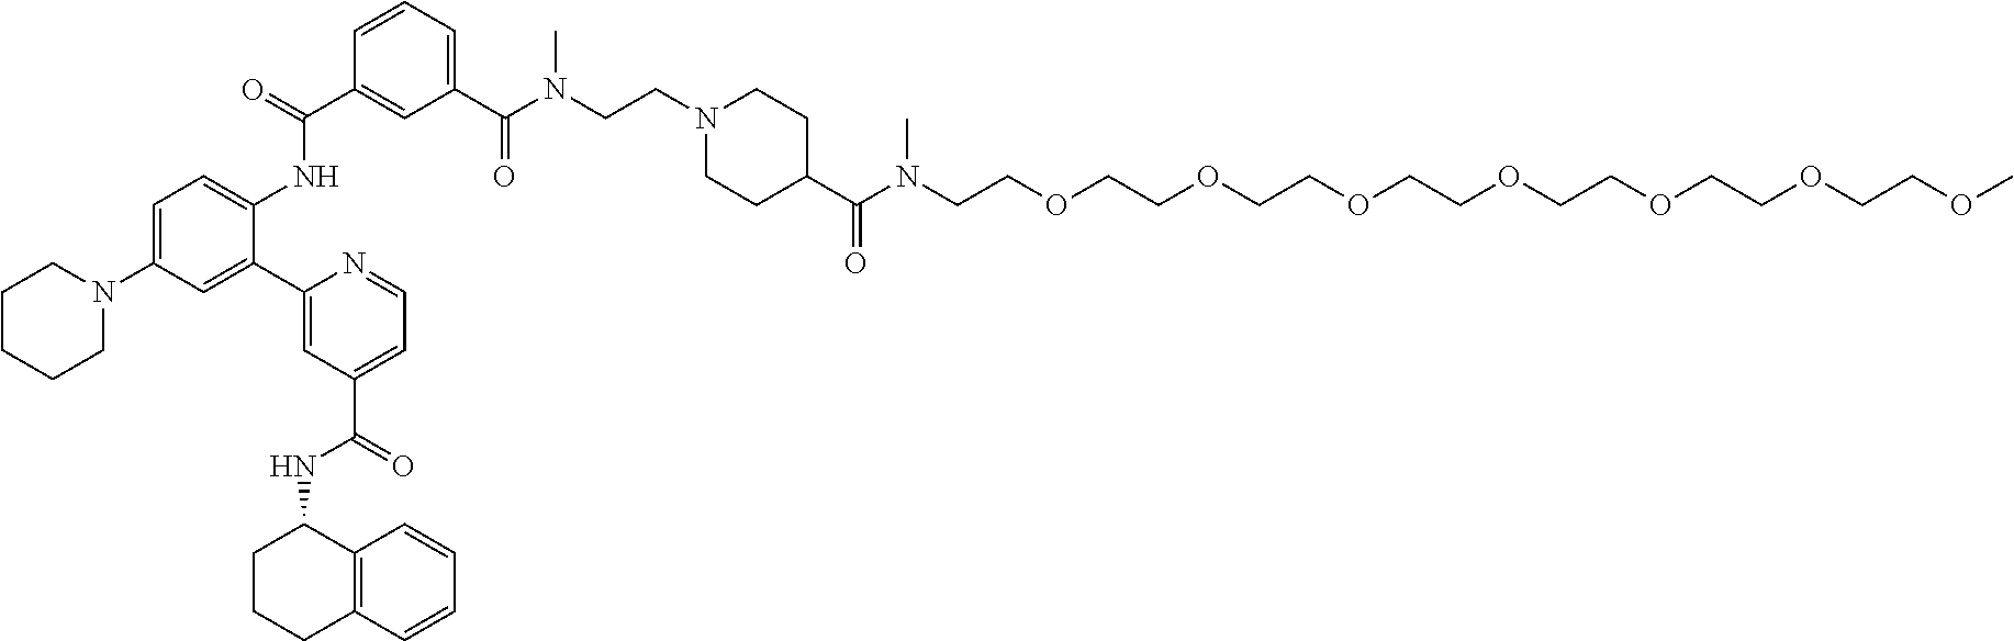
C1=C(N2CCCCC2)C=C(C2=CC(C(=O)NC3CCCC4=C3C=CC=C4)=CC=N2)C(NC(C2=CC(C(N(CCN3CCC(C(N(C)CCOCCOCCOCCOCCOCCOCCOC)=O)CC3)C)=O)=CC=C2)=O)=C1
